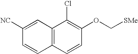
C12=C(C=CC(OC[SMe])=C1Cl)C=CC([NC])=C2
